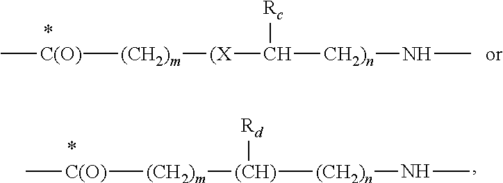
C[C(O)][(CH2)m][(X]C([Rc])[CH2)n]NC.C[C(O)][(CH2)m][(CH)]([(CH2)n]NC)[Rd]
